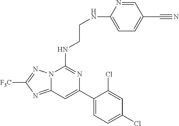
C12=NC([F3C])=NN1C(NCCNC1=CC=C(C#N)C=N1)=NC(C1=CC=C(Cl)C=C1Cl)=C2
